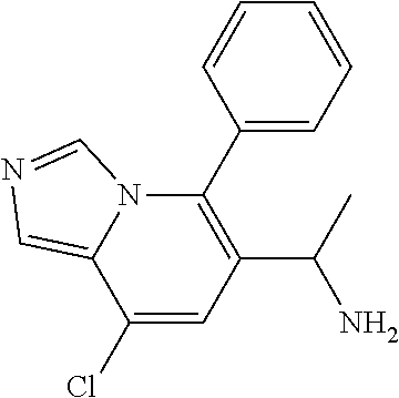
C1(C(C)N)=C(C2=CC=CC=C2)N2C(=CN=C2)C(Cl)=C1
